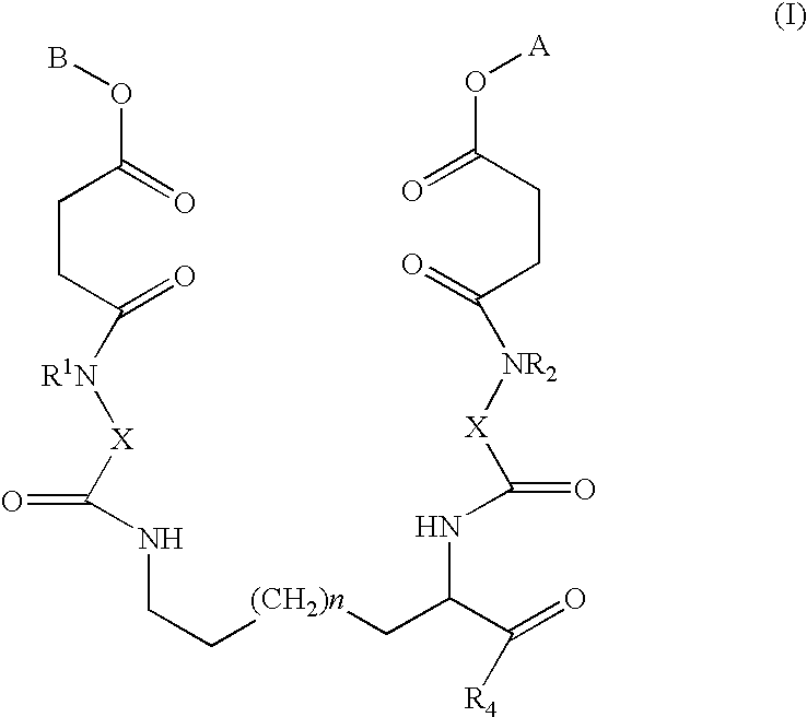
BOC(CCC(=O)[R1N][X]C(NCC[(CH2)n]CC(C(=O)[R4])NC([X][NR2]C(=O)CCC(=O)O[A])=O)=O)=O
